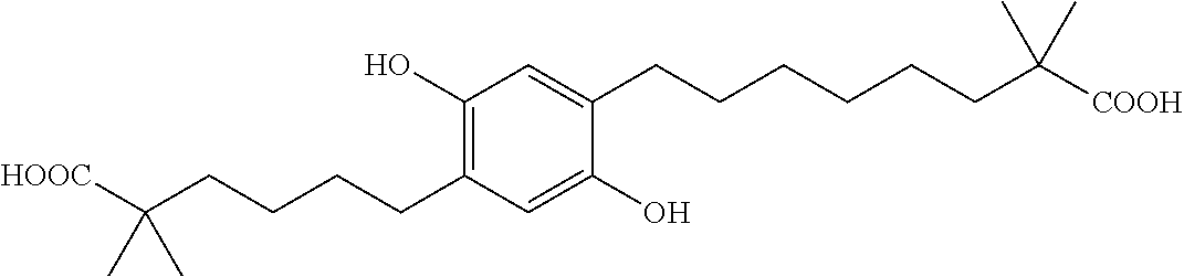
C1(O)=C(CCCCC([HOOC])(C)C)C=C(O)C(CCCCCCC([COOH])(C)C)=C1
